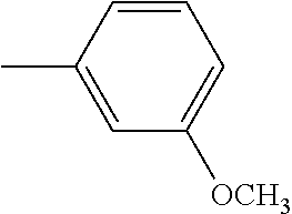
C1=CC(C)=CC([OCH3])=C1
